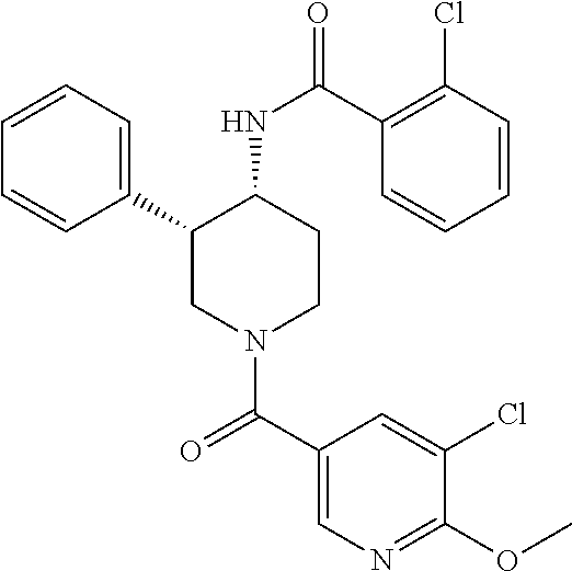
C1=CC=C(C2CN(C(C3=CN=C(OC)C(Cl)=C3)=O)CCC2NC(=O)C2=C(Cl)C=CC=C2)C=C1
